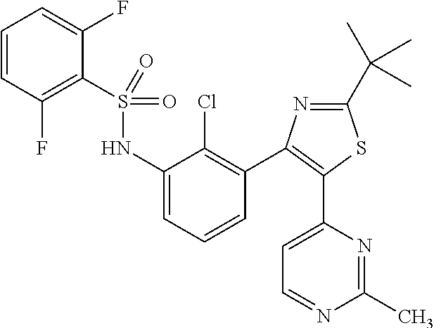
C1=CC(F)=C(S(=O)(=O)NC2=CC=CC(C3=C(C4=CC=NC(C)=N4)SC(C(C)(C)C)=N3)=C2Cl)C(F)=C1
